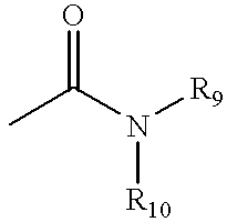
C(N([R9])[R10])(=O)C
